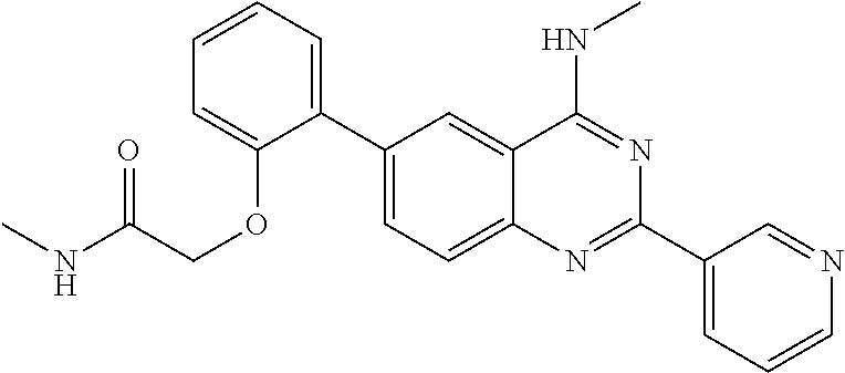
C1(C2=CC=C3C(=C2)C(NC)=NC(C2=CC=CN=C2)=N3)=CC=CC=C1OCC(NC)=O
